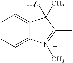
C1=CC=C2C(=C1)C(C)(C)C(C)=[N+]2C
